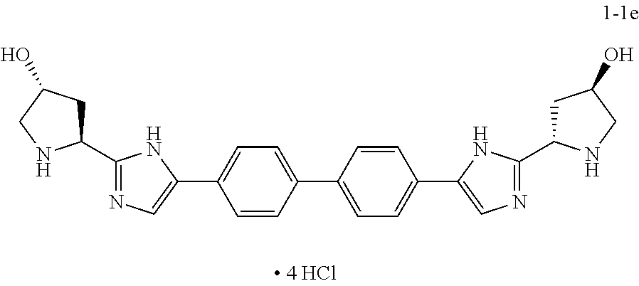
C1=CC(C2=CC=C(C3=CN=C(C4CC(O)CN4)N3)C=C2)=CC=C1C1=CN=C(C2CC(O)CN2)N1
